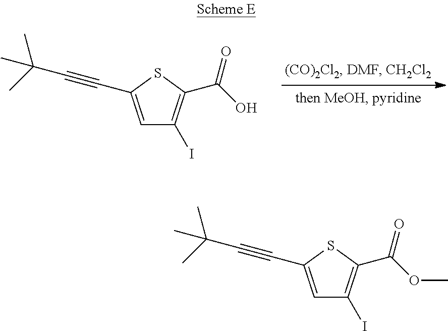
C1=C(C#CC(C)(C)C)SC(C(O)=O)=C1I.C1=C(C#CC(C)(C)C)SC(C(OC)=O)=C1I
